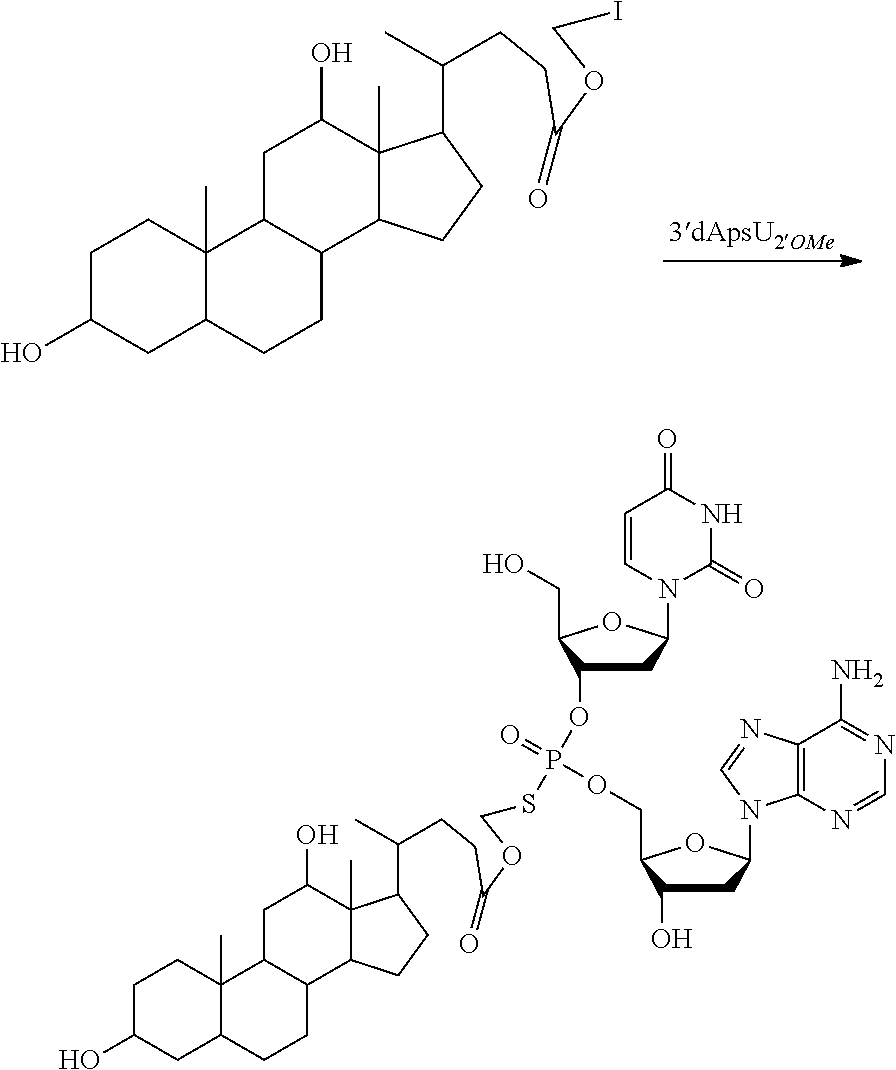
C1C(O)CC2C(C)(C1)C1C(CC2)C2C(C)(C(O)C1)C(C(C)CCC(OCI)=O)CC2.C1C(O)CC2C(C)(C1)C1C(CC2)C2C(C)(C(O)C1)C(C(C)CCC(OCSP(OC1CC(N3C(=O)NC(=O)C=C3)OC1CO)(=O)OCC1C(O)CC(N3C4=C(N=C3)C(N)=NC=N4)O1)=O)CC2
